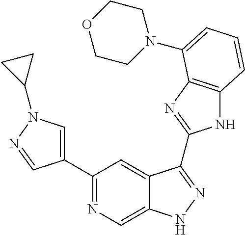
C1(C2=NC=C3C(=C2)C(C2=NC4=C(N2)C=CC=C4N2CCOCC2)=NN3)=CN(C2CC2)N=C1
